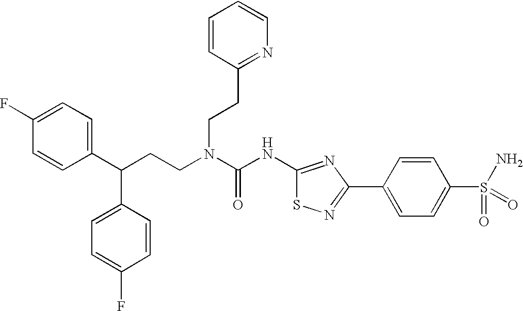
C1(C(CCN(C(NC2=NC(C3=CC=C(S(N)(=O)=O)C=C3)=NS2)=O)CCC2=NC=CC=C2)C2=CC=C(F)C=C2)=CC=C(F)C=C1
